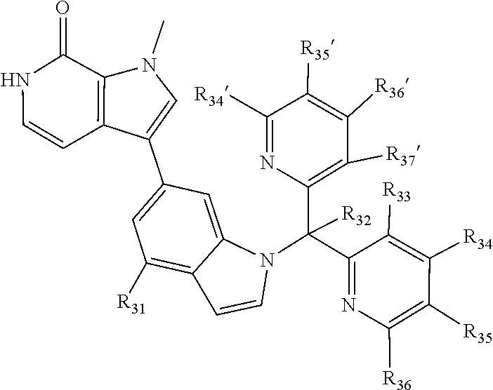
C1(C2=CC([R31])=C3C(=C2)N(C(C2=C([R37])C([R36])=C([R35])C([R34])=N2)([R32])C2=NC([R36])=C([R35])C([R34])=C2[R33])C=C3)=CN(C)C2=C1C=CNC2=O
